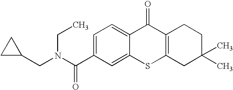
C(C1=CC=C2C(=C1)SC1=C(C2=O)CCC(C)(C)C1)(N(CC1CC1)CC)=O
